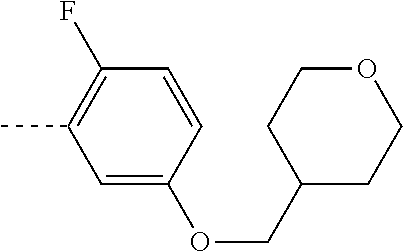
C1=C(OCC2CCOCC2)C=CC(F)=C1C
